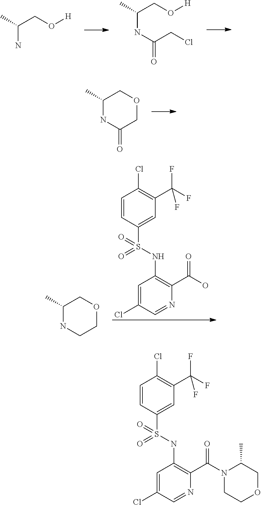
NC(C)CO[H].C(NC(CCl)=O)(CO[H])C.C1(C)NC(=O)COC1.C1(C)NCCOC1.C1(S(NC2=C(C(O)=O)N=CC(Cl)=C2)(=O)=O)=CC(C(F)(F)F)=C(Cl)C=C1.C1(S(NC2=C(C(N3CCOCC3C)=O)N=CC(Cl)=C2)(=O)=O)=CC(C(F)(F)F)=C(Cl)C=C1
